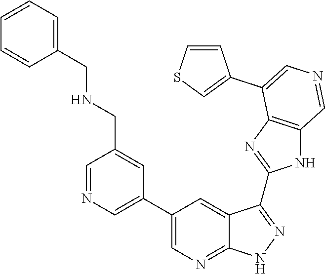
C1=NC=C(C2=CN=C3C(=C2)C(C2=NC4=C(N2)C=NC=C4C2=CSC=C2)=NN3)C=C1CNCC1=CC=CC=C1
